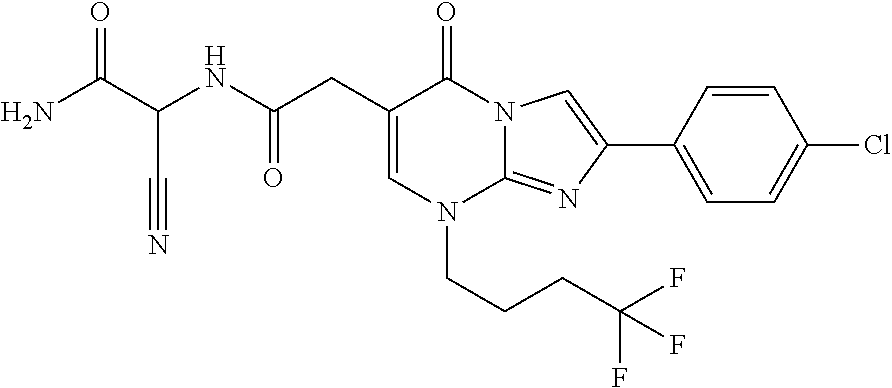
C1=C(CC(NC(C(N)=O)C#N)=O)C(=O)N2C(=NC(C3=CC=C(Cl)C=C3)=C2)N1CCCC(F)(F)F
